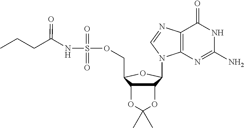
C12=C(N=C(N)NC1=O)N(C1C3C(C(COS(NC(CCC)=O)(=O)=O)O1)OC(C)(C)O3)C=N2
